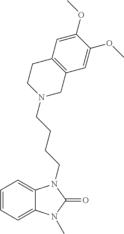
C1=CC=C2C(=C1)N(CCCCN1CC3=C(CC1)C=C(OC)C(OC)=C3)C(=O)N2C
